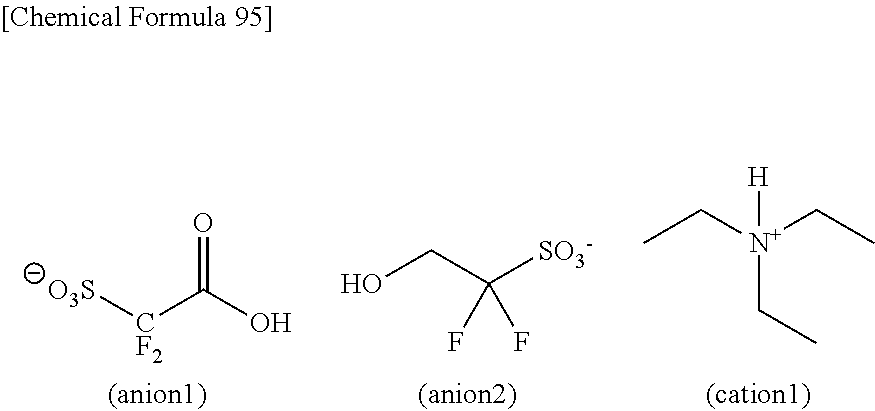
CC[N+](CC)(CC)[H].OCC([SO3-])(F)F.O=C(O)[CF2][O3S]
